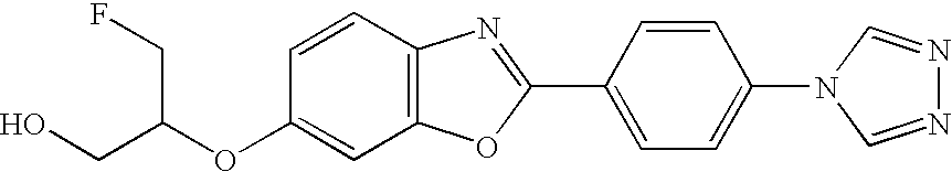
O(C1=CC2=C(C=C1)N=C(C1=CC=C(N3C=NN=C3)C=C1)O2)C(CO)CF
